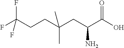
FC(CCC(CC(C(O)=O)N)(C)C)(F)F
